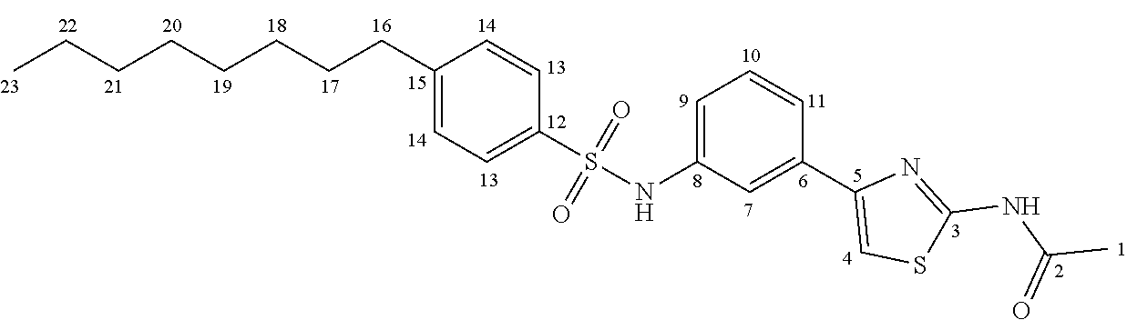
C(C1=CC=C(S(=O)(=O)NC2=CC=CC(C3=CSC(NC(C)=O)=N3)=C2)C=C1)CCCCCCC
